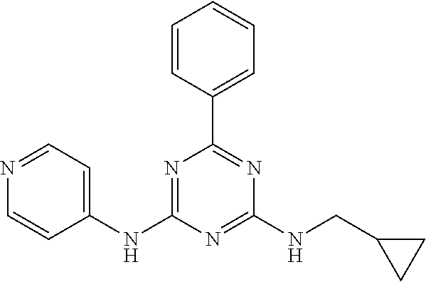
C1=CC(C2=NC(NCC3CC3)=NC(NC3=CC=NC=C3)=N2)=CC=C1
